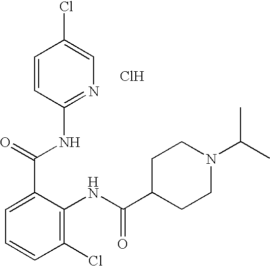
Cl.C1(C(=O)NC2=NC=C(Cl)C=C2)=CC=CC(Cl)=C1NC(C1CCN(C(C)C)CC1)=O
